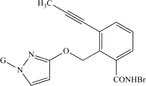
C1=CN([G])N=C1OCC1=C(C#CC)C=CC=C1[CONHBr]
